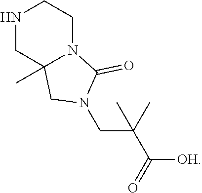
N1CC2(C)N(CC1)C(=O)N(CC(C)(C([OH])=O)C)C2
